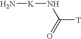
N[K]NC([T])=O
